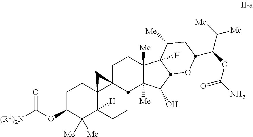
C1C(OC([(R1)2N])=O)C([Me])([Me])C2([H])C3(C1)C1(CCC4([Me])C([Me])(C(O)C5OC(C(OC(N)=O)C([Me])[Me])CC([Me])C45[H])C1CC2)C3
